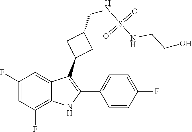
N(S(=O)(NCCO)=O)CC1CC(C2=C(C3=CC=C(F)C=C3)NC3=C(F)C=C(F)C=C23)C1
